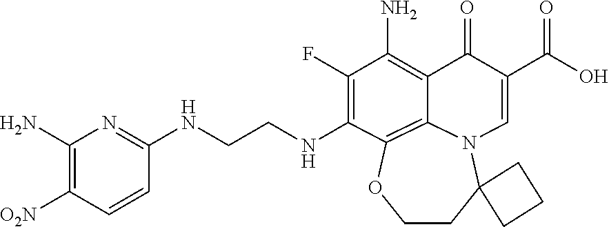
N(CCNC1=C(F)C(N)=C2C(=O)C(C(O)=O)=CN3C4(CCOC1=C23)CCC4)C1=NC(N)=C([O2N])C=C1
